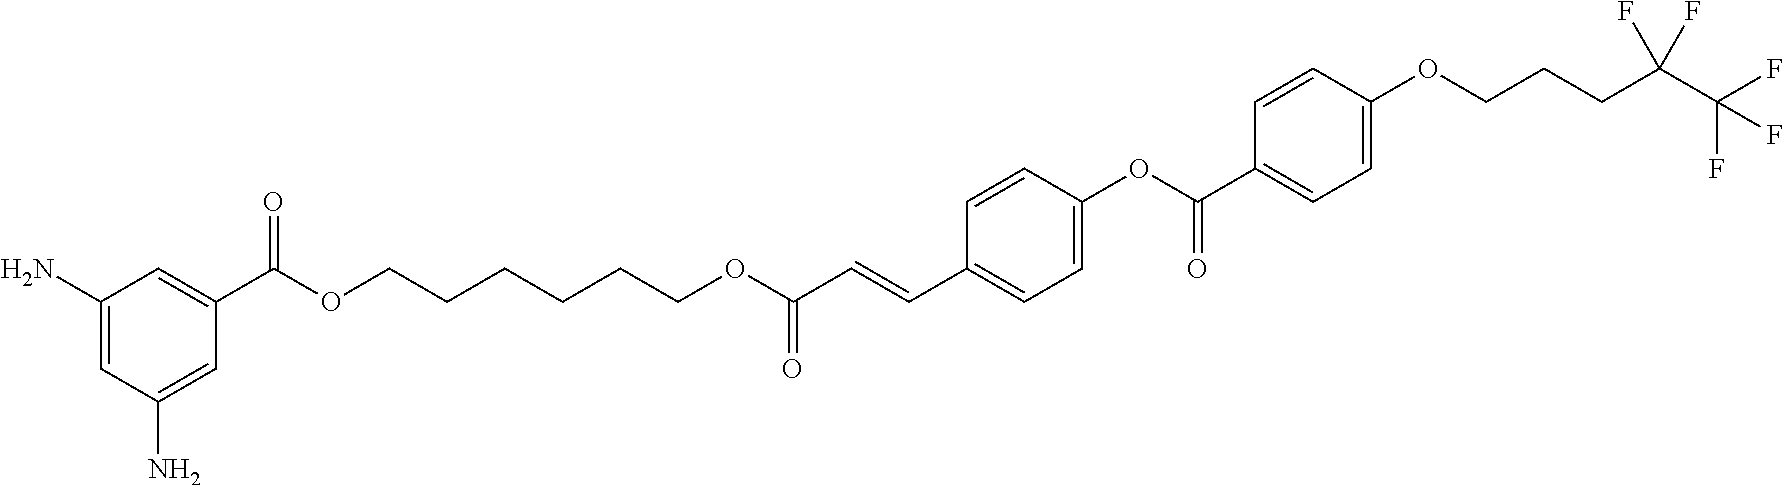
C1(N)=CC(N)=CC(C(OCCCCCCOC(C=CC2=CC=C(OC(=O)C3=CC=C(OCCCC(C(F)(F)F)(F)F)C=C3)C=C2)=O)=O)=C1
